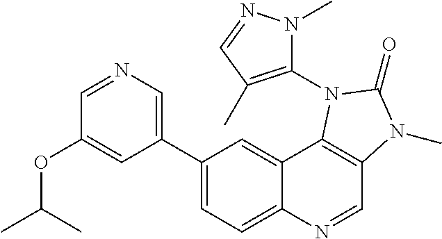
C1=NC=C(C2=CC=C3C(=C2)C2=C(C=N3)N(C)C(=O)N2C2=C(C)C=NN2C)C=C1OC(C)C
